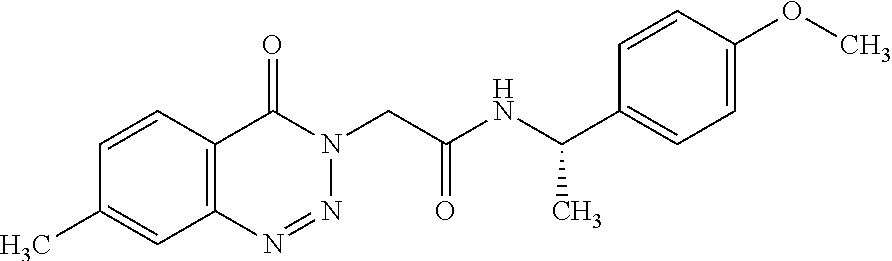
C1=CC2=C(C=C1C)N=NN(CC(NC(C1=CC=C(OC)C=C1)C)=O)C2=O
